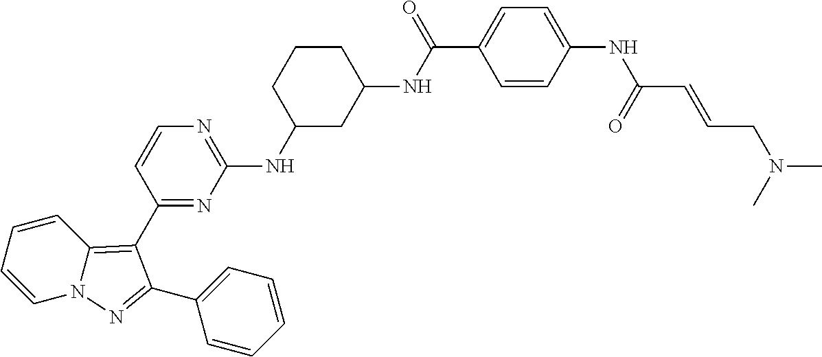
C1=CC=CC2=C(C3=NC(NC4CC(NC(C5=CC=C(NC(C=CCN(C)C)=O)C=C5)=O)CCC4)=NC=C3)C(C3=CC=CC=C3)=NN12
